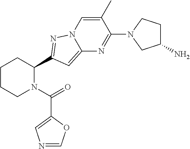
C1CCN(C(=O)C2=CN=CO2)C(C2=NN3C(=C2)N=C(N2CC(N)CC2)C(C)=C3)C1
